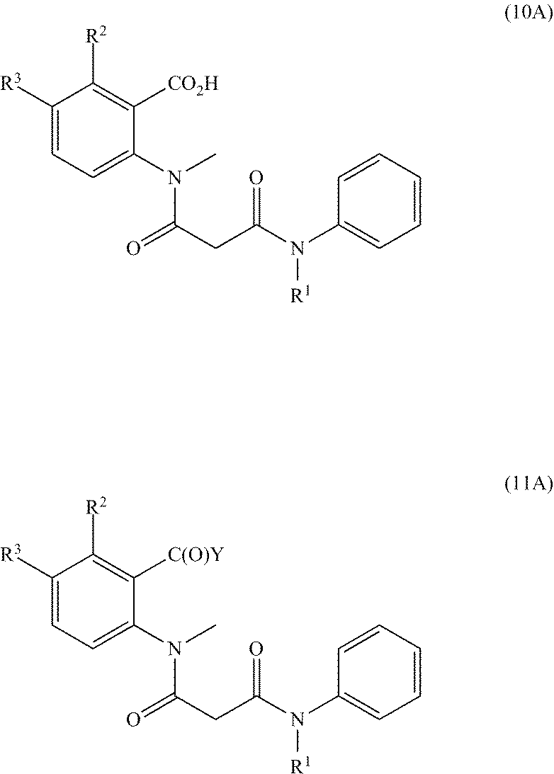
C1([R3])=CC=C(N(C(CC(N(C2=CC=CC=C2)[R1])=O)=O)C)C([CO2H])=C1[R2].C1([R3])=CC=C(N(C(CC(N(C2=CC=CC=C2)[R1])=O)=O)C)C([C(O)Y])=C1[R2]
